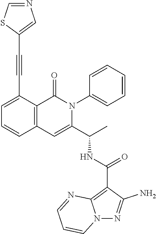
C1=C(C#CC2=CN=CS2)C2=C(C=C1)C=C(C(C)NC(C1=C3N(N=C1N)C=CC=N3)=O)N(C1=CC=CC=C1)C2=O
